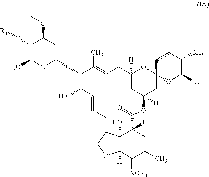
C12(O)C3([H])C(=[NOR4])C(C)=CC1([H])C(=O)OC1([H])CC4(OC([H])(CC=C(C)C(OC5CC(OC)C(O[R3])C(C)O5)C(C)C=CC=C2CO3)C1)OC([R1])C(C)cc4
